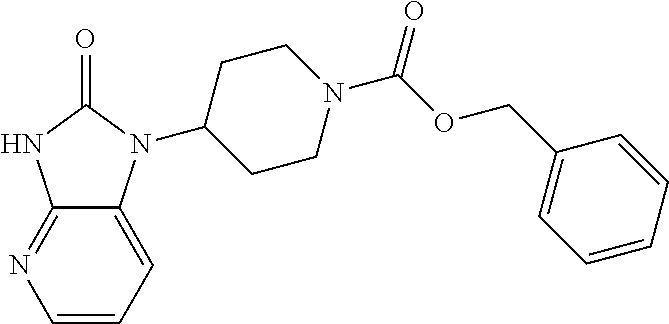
C1=CC=C2C(=N1)NC(=O)N2C1CCN(C(OCC2=CC=CC=C2)=O)CC1
